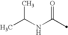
CC(NC(=O)C)C
